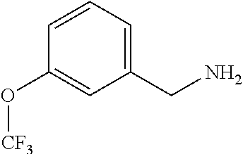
C1(CN)=CC=CC(O[CF3])=C1
